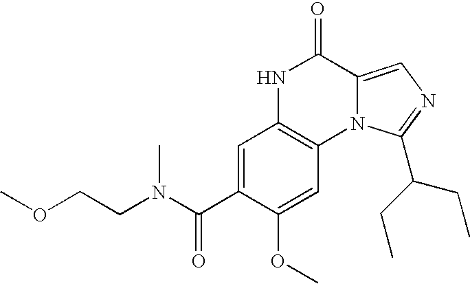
C1=C(C(N(CCOC)C)=O)C(OC)=CC2=C1NC(=O)C1=CN=C(C(CC)CC)N21
